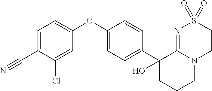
C1(C2(O)CCCN3C2=NS(=O)(=O)CC3)=CC=C(OC2=CC=C(C#N)C(Cl)=C2)C=C1
